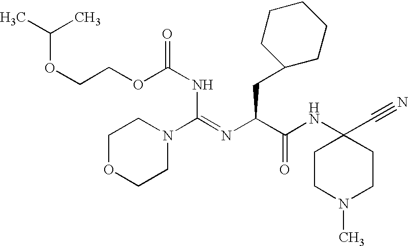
C1OCCN(C(=NC(C(NC2(C#N)CCN(C)CC2)=O)CC2CCCCC2)NC(=O)OCCOC(C)C)C1
